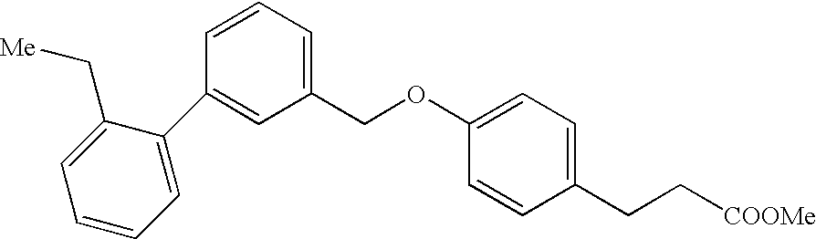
C1(C2=CC(COC3=CC=C(CC[COOMe])C=C3)=CC=C2)=CC=CC=C1C[Me]
